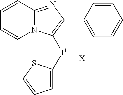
[X].C1=CC2=NC(C3=CC=CC=C3)=C([I+]C3=CC=CS3)N2C=C1
